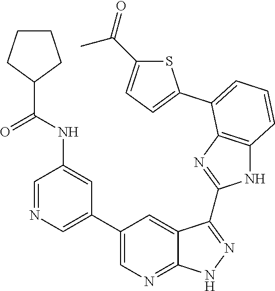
C1=NC=C(C2=CN=C3C(=C2)C(C2=NC4=C(N2)C=CC=C4C2=CC=C(C(=O)C)S2)=NN3)C=C1NC(C1CCCC1)=O
